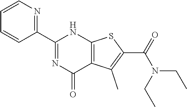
C1(C2=NC(=O)C3=C(N2)SC(C(N(CC)CC)=O)=C3C)=NC=CC=C1
